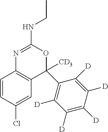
C1=CC(Cl)=CC2=C1N=C(NCC)OC2([CD3])C1=C([D])C([D])=C([D])C([D])=C1[D]
